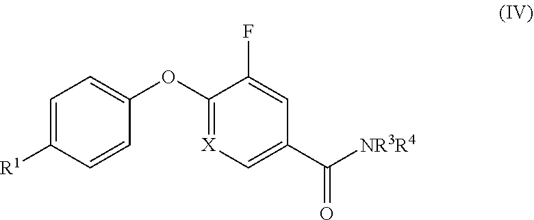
C1=C([R1])C=CC(OC2=[X]C=C(C([NR3R4])=O)C=C2F)=C1
